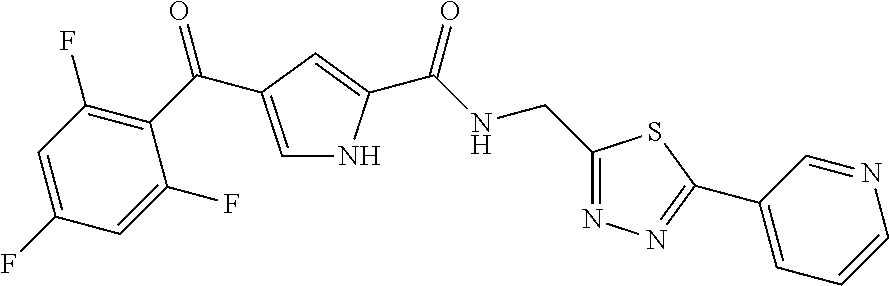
C1=C(C(=O)C2=C(F)C=C(F)C=C2F)C=C(C(NCC2=NN=C(C3=CC=CN=C3)S2)=O)N1
